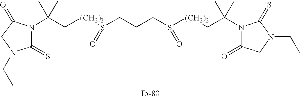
C(C[(CH2)2]S(CCCS([(CH2)2]CC(C)(C)N1C(=O)CN(CC)C1=S)=O)=O)(C)(C)N1C(=S)N(CC)CC1=O
